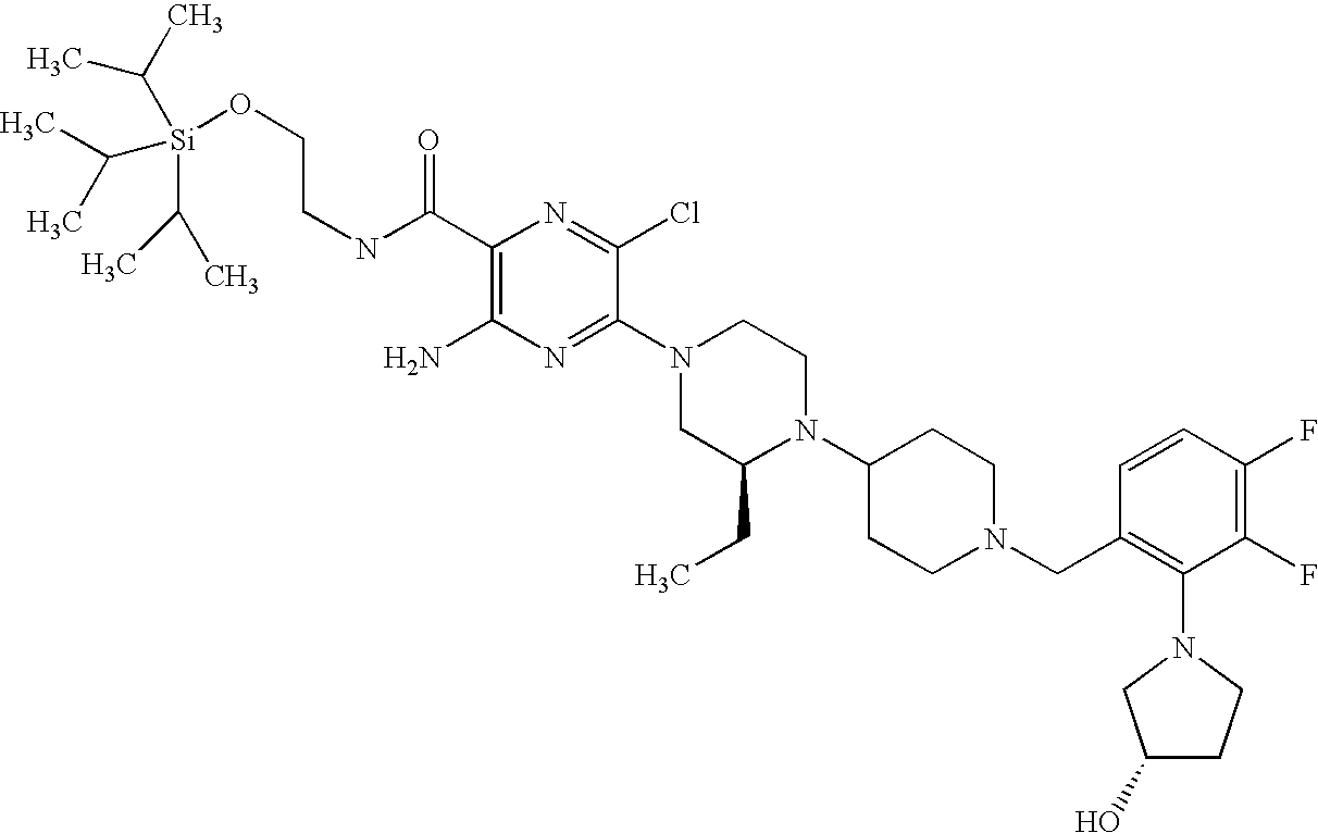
C1(C(NCCO[Si](C(C)C)(C(C)C)C(C)C)=O)=C(N)N=C(N2CC(CC)N(C3CCN(CC4=C(N5CC(O)CC5)C(F)=C(F)C=C4)CC3)CC2)C(Cl)=N1
